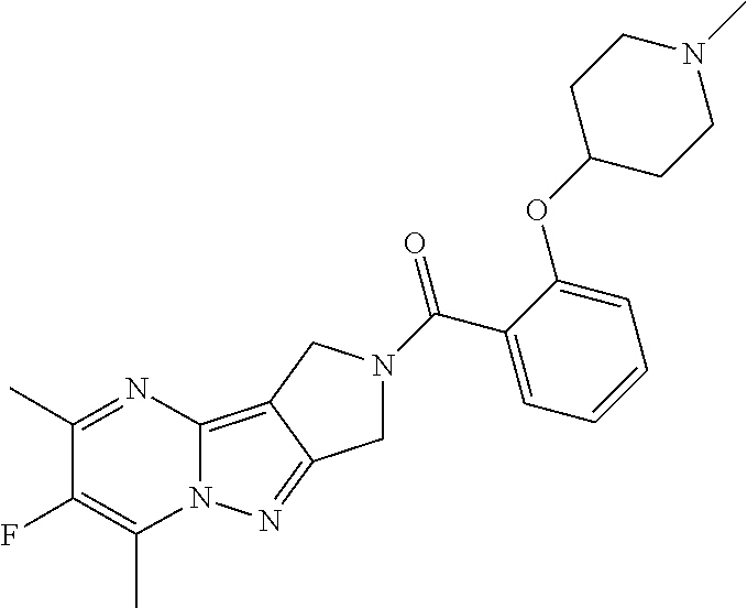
C12=C3C(=NN1C(C)=C(F)C(C)=N2)CN(C(C1=CC=CC=C1OC1CCN(C)CC1)=O)C3
